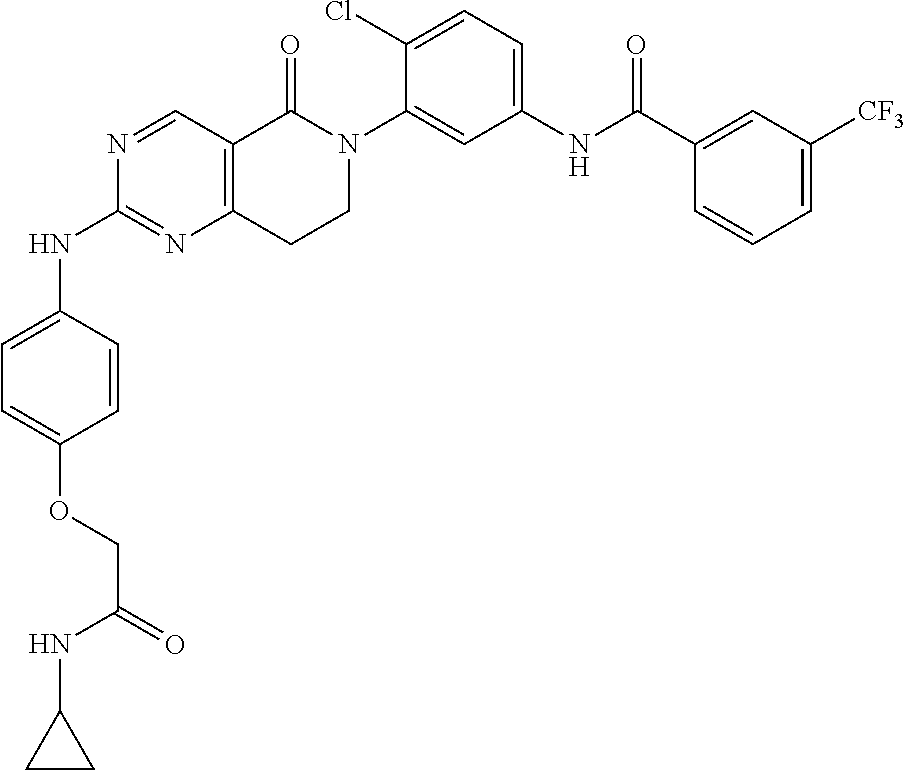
N1=CC2=C(N=C1NC1=CC=C(OCC(=O)NC3CC3)C=C1)CCN(C1=CC(NC(C3=CC([CF3])=CC=C3)=O)=CC=C1Cl)C2=O
